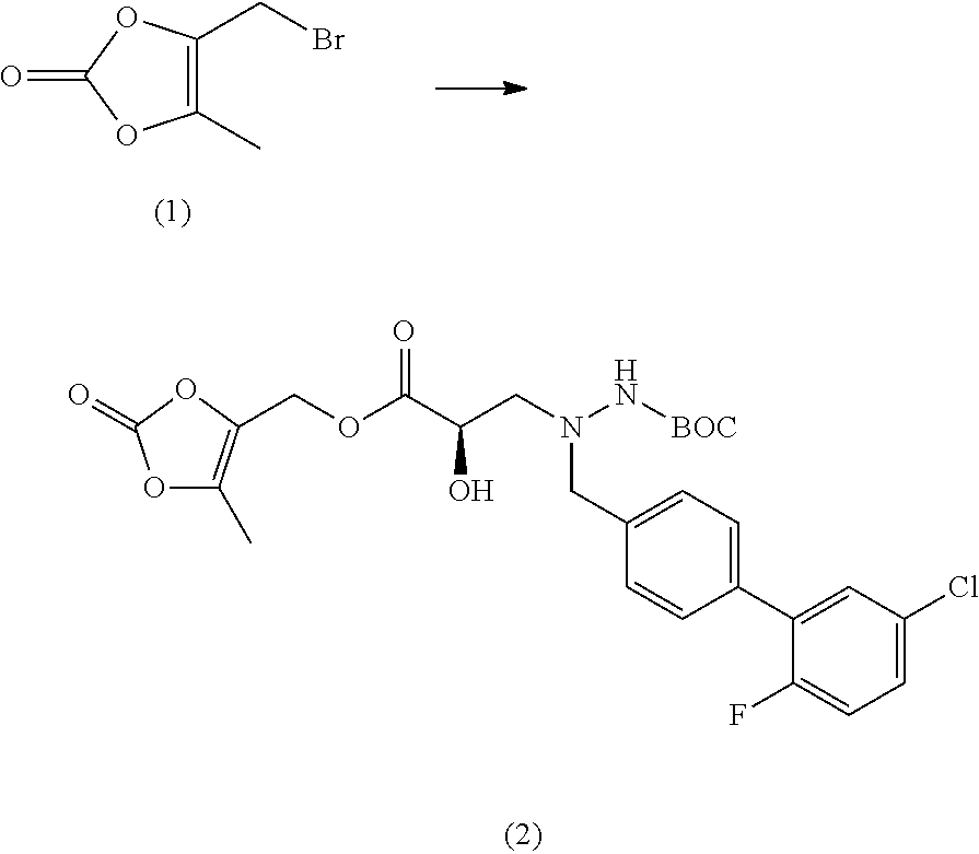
C1(C)=C(CBr)OC(=O)O1.C(OC(C(CN(N[BOC])CC1=CC=C(C2=CC(Cl)=CC=C2F)C=C1)O)=O)C1=C(C)OC(=O)O1
